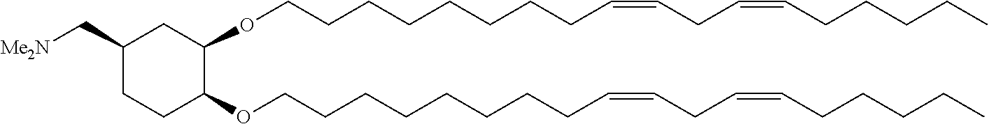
C1(C[Me2N])CCC(OCCCCCCCCC=CCC=CCCCCC)C(OCCCCCCCCC=CCC=CCCCCC)C1
